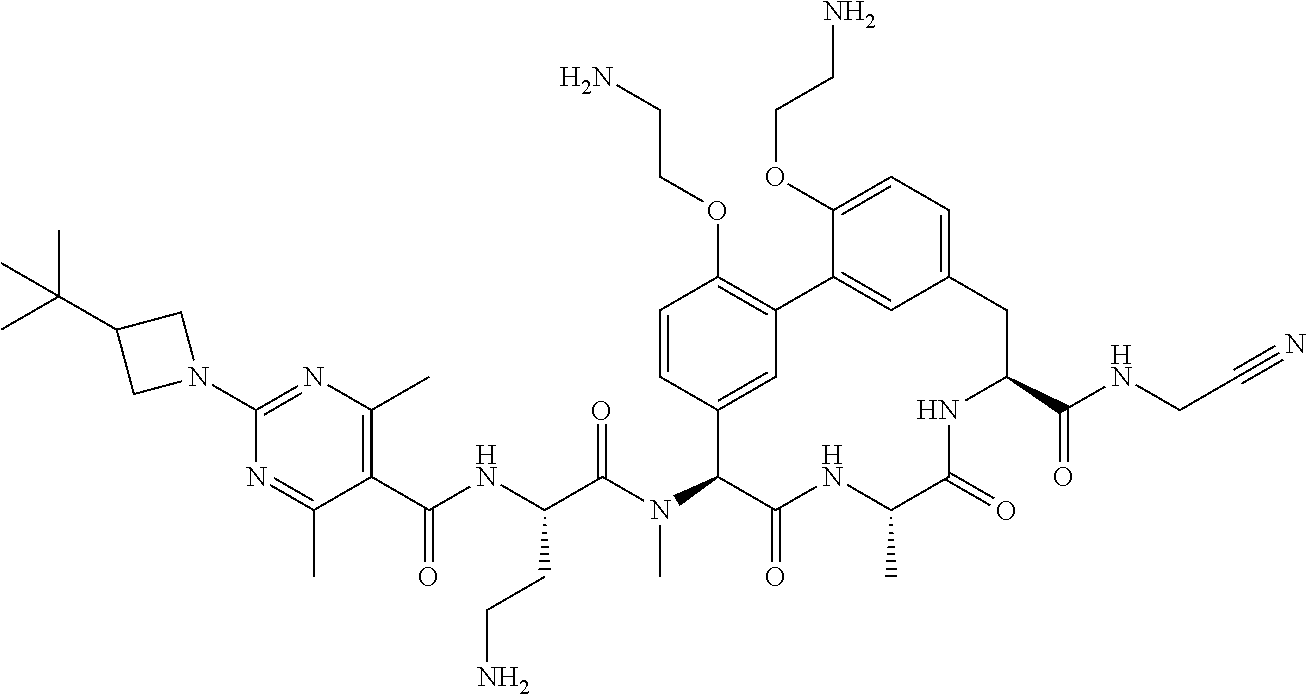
N1(C2=NC(C)=C(C(NC(C(N(C3C(=O)NC(C)C(=O)NC(C(NCC#N)=O)CC4=CC=C(OCCN)C(=C4)C4=C(OCCN)C=CC3=C4)C)=O)CCN)=O)C(C)=N2)CC(C(C)(C)C)C1
